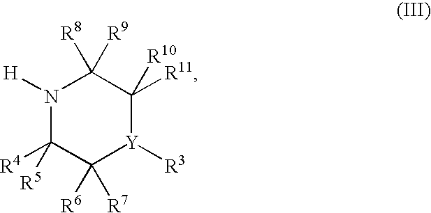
[R4]C1([R5])N([H])C([R9])([R8])C([R11])([R10])[Y]([R3])C1([R6])[R7]
